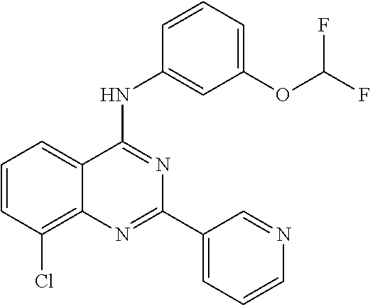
C1=CC(Cl)=C2C(=C1)C(NC1=CC(OC(F)F)=CC=C1)=NC(C1=CC=CN=C1)=N2
